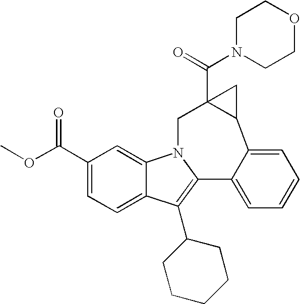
C1N(C(=O)C23C(C4=CC=CC=C4C4=C(C5CCCCC5)C5=CC=C(C(=O)OC)C=C5N4C2)C3)CCOC1
